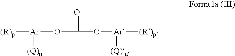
[(R)p][Ar](OC(O[Ar]([(R)p])[(Q)n])=O)[(Q)n]
